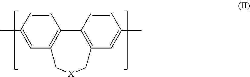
C1=CC(C)=CC2=C1C1=C(C=C(C)C=C1)C[X]C2
